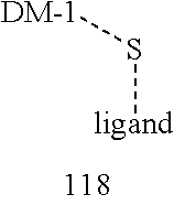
[ligand]S[DM-1]
